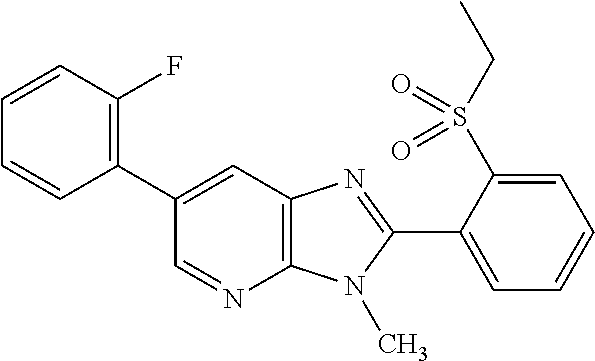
C12=C(N(C)C(C3=CC=CC=C3S(CC)(=O)=O)=N1)N=CC(C1=C(F)C=CC=C1)=C2
